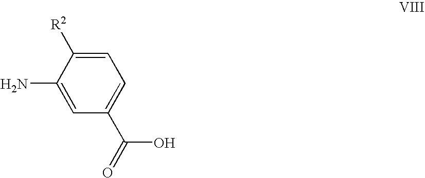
C1(N)=CC(C(=O)O)=CC=C1[R2]
